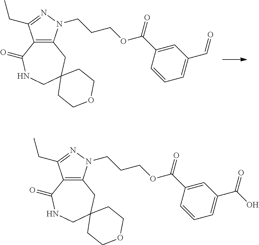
C12=C(N(CCCOC(C3=CC(C=O)=CC=C3)=O)N=C1CC)CC1(CNC2=O)CCOCC1.C12=C(N(CCCOC(C3=CC(C(=O)O)=CC=C3)=O)N=C1CC)CC1(CNC2=O)CCOCC1
